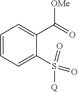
C1=CC=C(S(=O)(=O)[Q])C(C(=O)[OMe])=C1
